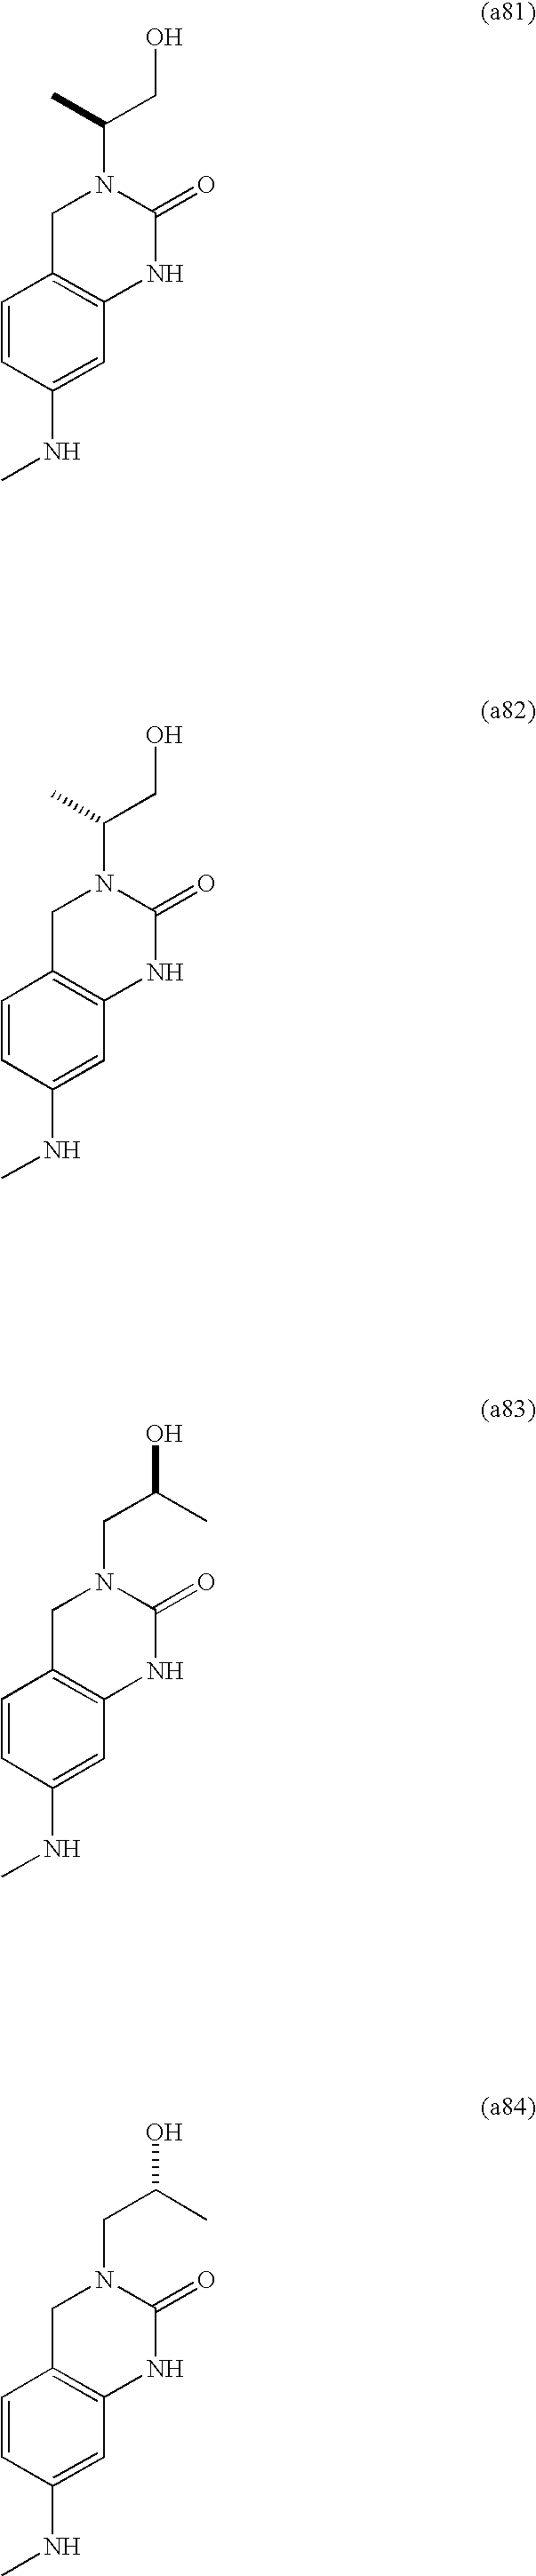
C1=CC(NC)=CC2=C1CN(C(CO)C)C(=O)N2.C1=CC(NC)=CC2=C1CN(C(CO)C)C(=O)N2.C1=CC(NC)=CC2=C1CN(CC(O)C)C(=O)N2.C1=CC(NC)=CC2=C1CN(CC(O)C)C(=O)N2
